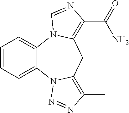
C1=CC=C2C(=C1)N1C(=C(C(=O)N)N=C1)CC1=C(C)N=NN21
